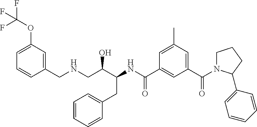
C1(CNCC(C(NC(C2=CC(C(=O)N3CCCC3C3=CC=CC=C3)=CC(C)=C2)=O)CC2=CC=CC=C2)O)=CC(OC(F)(F)F)=CC=C1
